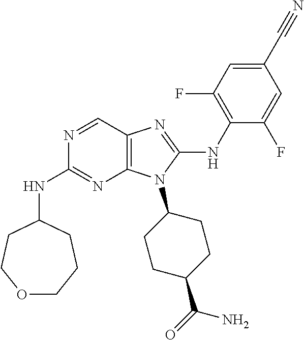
N1=CC2=C(N=C1NC1CCOCCC1)N(C1CCC(C(=O)N)CC1)C(NC1=C(F)C=C(C#N)C=C1F)=N2
